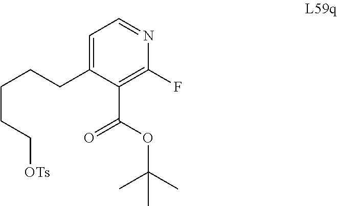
C1(CCCCC[OTs])=CC=NC(F)=C1C(OC(C)(C)C)=O
